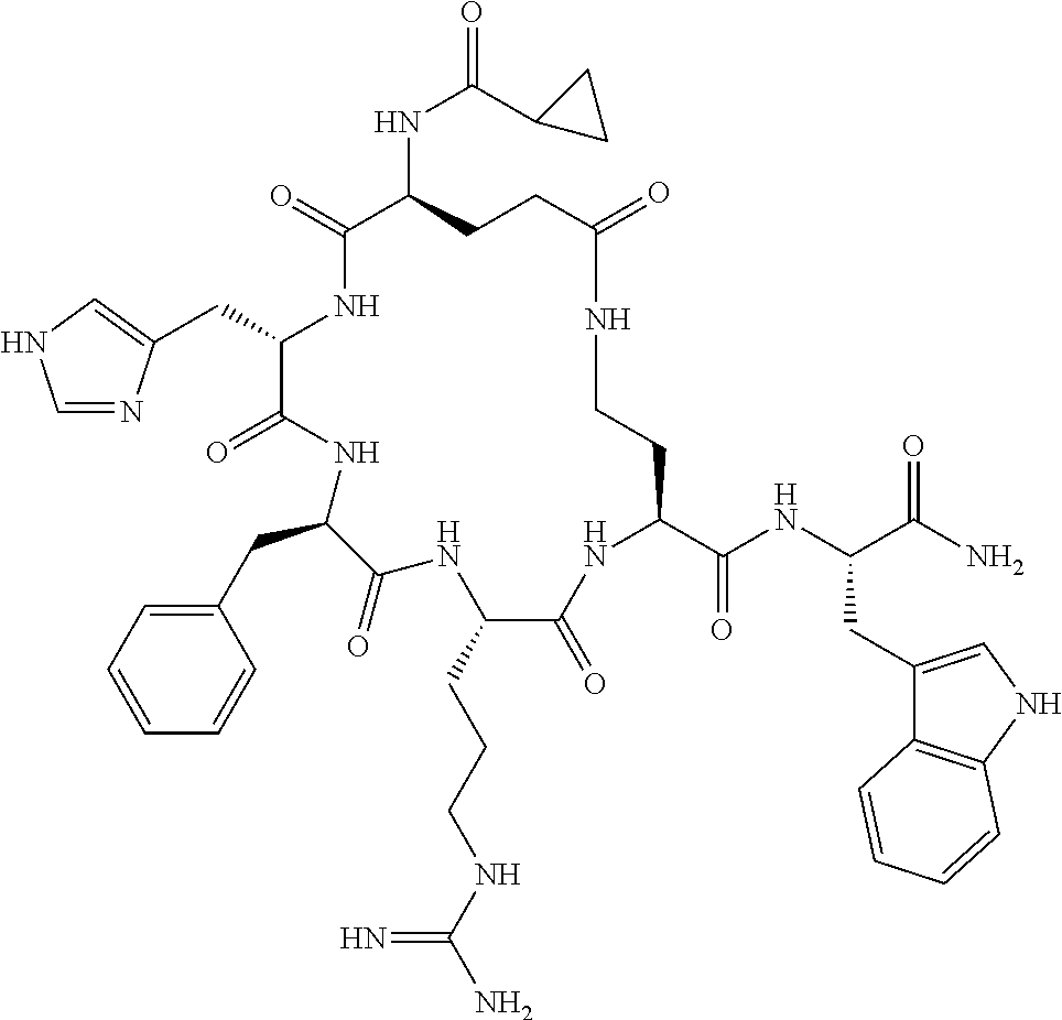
C(C1NC(=O)C(NC(=O)C2CC2)CCC(=O)NCCC(C(NC(C(N)=O)CC2=CNC3=C2C=CC=C3)=O)NC(=O)C(CCCNC(N)=N)NC(=O)C(CC2=CC=CC=C2)NC1=O)C1=CNC=N1
